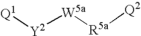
[Q1][Y2][W5a][R5a][Q2]
